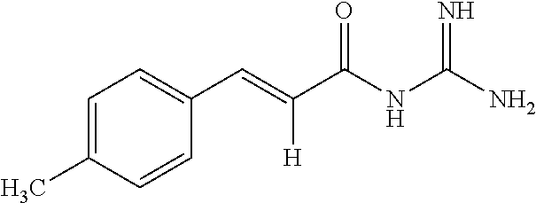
C1=C(C)C=CC(C=C(C(NC(N)=N)=O)[H])=C1
